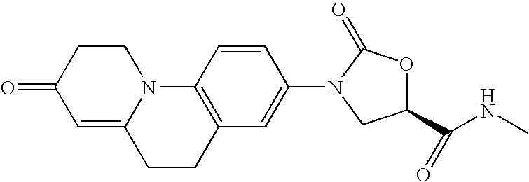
C1=C2N(CCC1=O)C1=C(CC2)C=C(N2C(=O)OC(C(NC)=O)C2)C=C1
